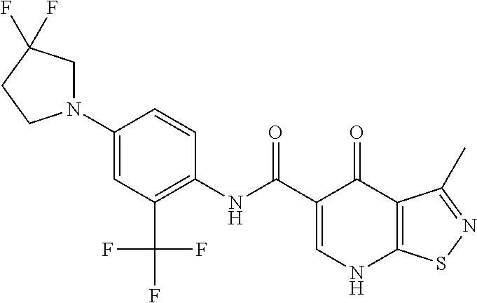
C1=C(C(=O)NC2=C(C(F)(F)F)C=C(N3CC(F)(F)CC3)C=C2)C(=O)C2=C(N1)SN=C2C
